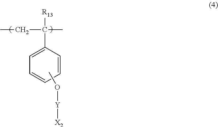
CCC(C)([R13])C1=CC=CC=C1.CO[Y][X2]
